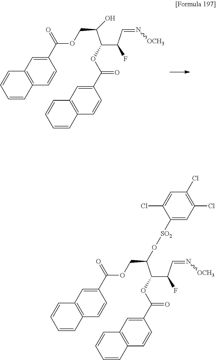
C12=C(C=CC(C(=O)OCC(C(C(C=N[OCH3])F)OC(=O)C3=CC4=C(C=C3)C=CC=C4)O[SO2]C3=CC(Cl)=C(Cl)C=C3Cl)=C1)C=CC=C2.C12=C(C=CC(C(=O)OCC(C(C(C=N[OCH3])F)OC(=O)C3=CC4=C(C=C3)C=CC=C4)O)=C1)C=CC=C2
